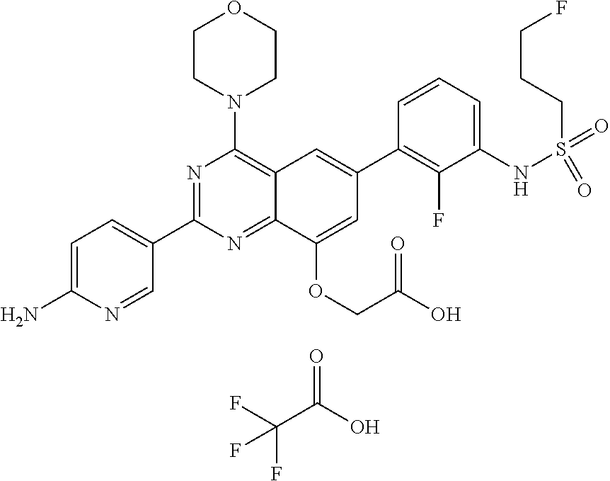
C1=C(N)N=CC(C2=NC(N3CCOCC3)=C3C(=N2)C(OCC(O)=O)=CC(C2=C(F)C(NS(=O)(=O)CCCF)=CC=C2)=C3)=C1.C(C(O)=O)(F)(F)F
